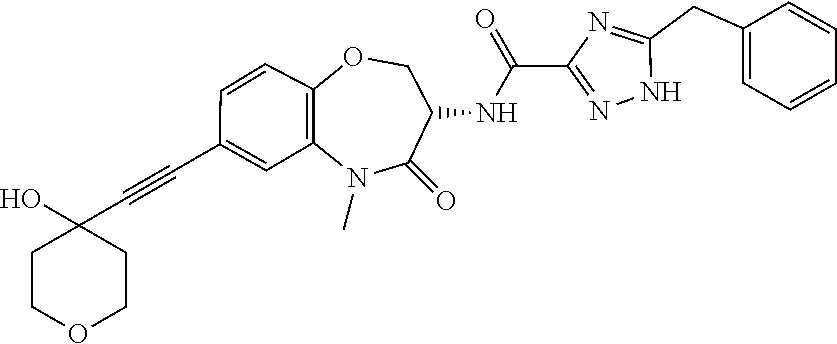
N1C(CC2=CC=CC=C2)=NC(C(NC2C(=O)N(C)C3=C(C=CC(C#CC4(O)CCOCC4)=C3)OC2)=O)=N1
